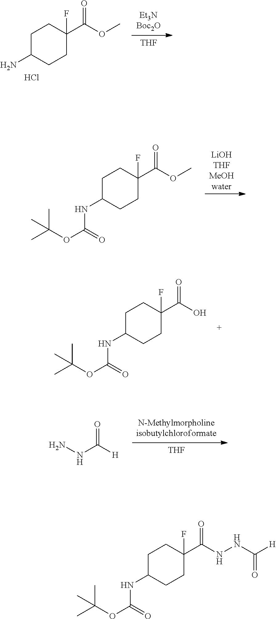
C(C1(F)CCC(NC(=O)OC(C)(C)C)CC1)(=O)O.[THF].[N-Methylmorpholineisobutylchloroformate].NNC([H])=O.[Et3NBoc2O].C(C1(F)CCC(N)CC1)(=O)OC.Cl.[THF].[LiOHTHFMeOHwater].C(C1(F)CCC(NC(=O)OC(C)(C)C)CC1)(=O)OC.C(C1(F)CCC(NC(=O)OC(C)(C)C)CC1)(=O)NNC(=O)[H]
